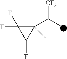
C1(C(C)[CF3])(CC)C(F)(F)C1F
